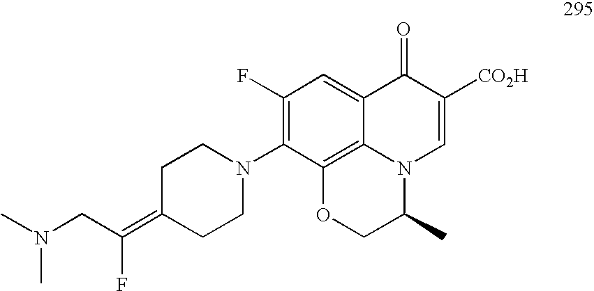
C1(F)=C(N2CCC(=C(CN(C)C)F)CC2)C2=C3C(=C1)C(=O)C([CO2H])=CN3C(C)CO2
